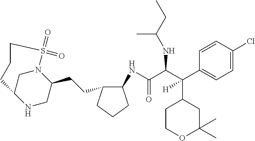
C(C(C(C1=CC=C(Cl)C=C1)(C1CCOC(C)(C)C1)[H])NC(CC)C)(=O)NC1C(CCC2CNC3CN2S(=O)(=O)CCC3)CCC1
